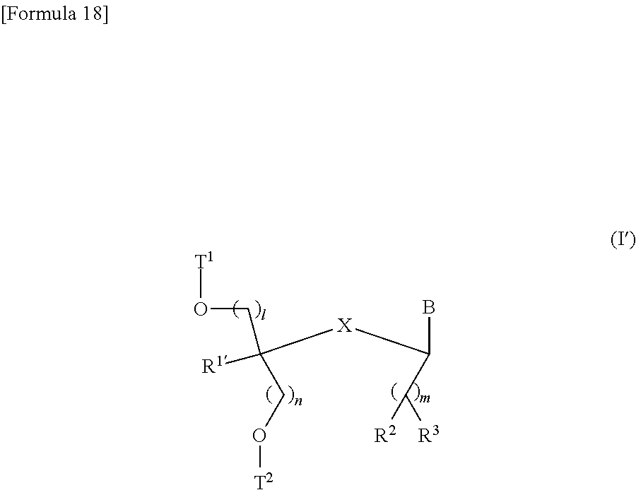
BC(C([R3])[R2])[X]C(CO[T2])(CO[T1])[R1]
